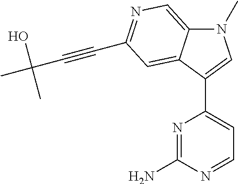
N1(C)C2=CN=C(C#CC(O)(C)C)C=C2C(C2=CC=NC(N)=N2)=C1
